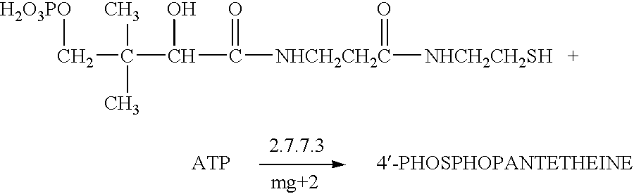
C(C(C(C([NHCH2CH2C]([NHCH2CH2SH])=O)=O)O)(C)C)[H2O3PO]
